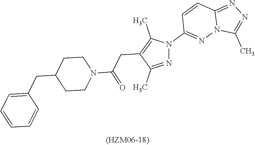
N1(C(CC2=C(C)N(C3=NN4C(=NN=C4C)C=C3)N=C2C)=O)CCC(CC2=CC=CC=C2)CC1
